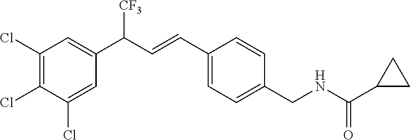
C1(Cl)=C(Cl)C(Cl)=CC(C(C=CC2=CC=C(CNC(C3CC3)=O)C=C2)[CF3])=C1
